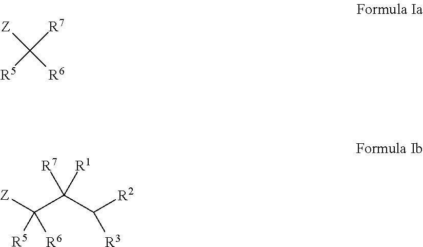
[R5]C([R7])([Z])[R6].[Z]C(C(C([R2])[R3])([R7])[R1])([R6])[R5]
